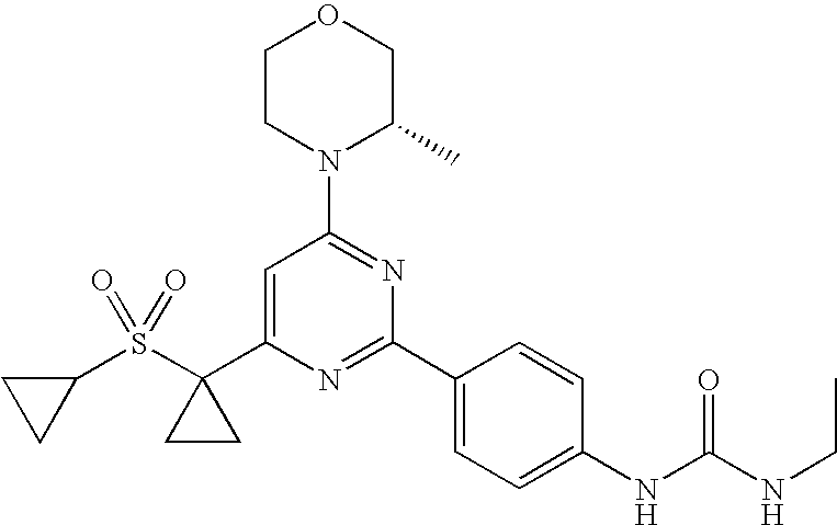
C1=C(C2(S(C3CC3)(=O)=O)CC2)N=C(C2=CC=C(NC(NCC)=O)C=C2)N=C1N1C(C)COCC1
